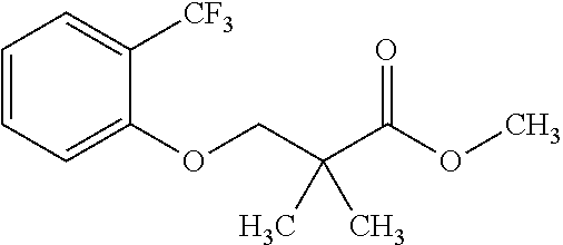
C1=CC=C(OCC(C(OC)=O)(C)C)C([CF3])=C1
